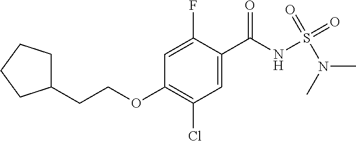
O=S(N(C)C)(NC(C1=CC(Cl)=C(OCCC2CCCC2)C=C1F)=O)=O
